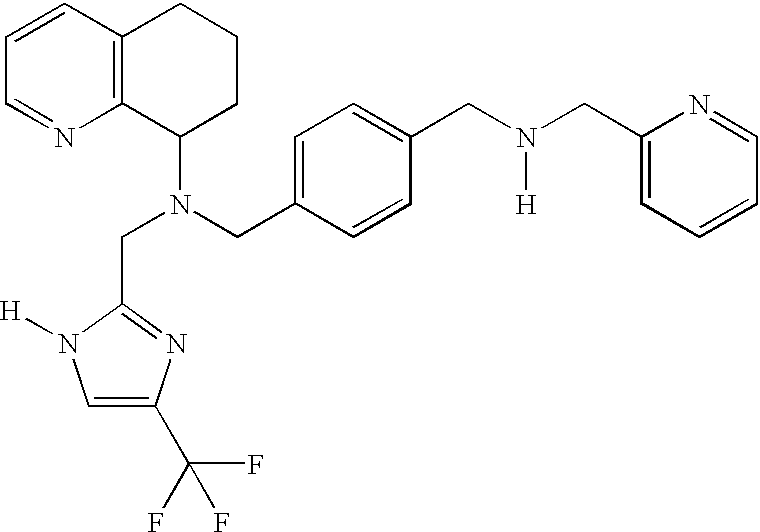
C1=C(CN(CC2=NC(C(F)(F)F)=CN2[H])C2CCCC3=C2N=CC=C3)C=CC(CN(CC2=CC=CC=N2)[H])=C1
